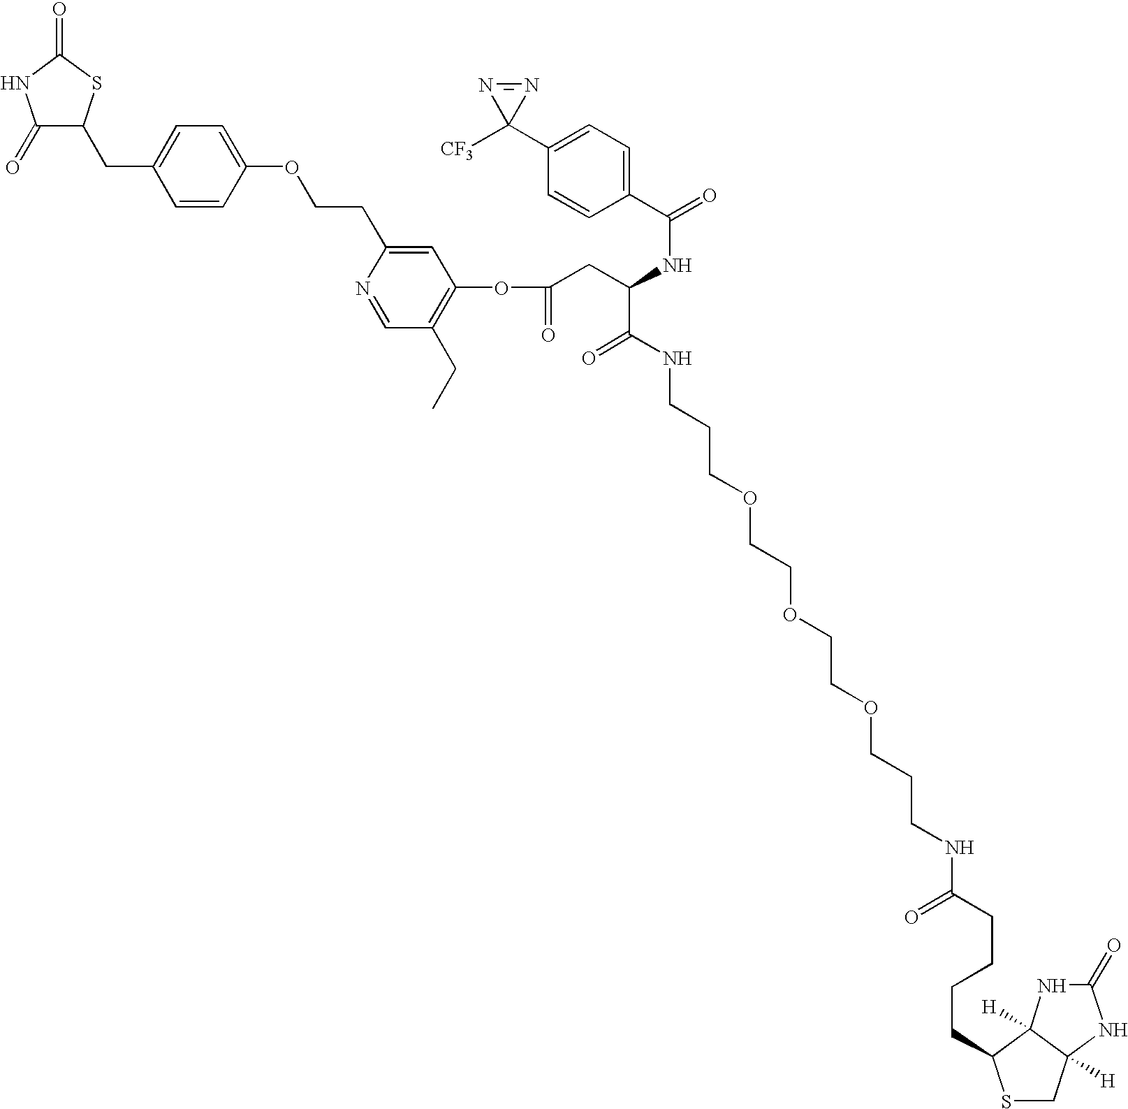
C1(=O)C(CC2=CC=C(OCCC3=CC(OC(=O)CC(C(=O)NCCCOCCOCCOCCCNC(=O)CCCCC4C5([H])NC(=O)NC5([H])CS4)NC(C4=CC=C(C5([CF3])N=N5)C=C4)=O)=C(CC)C=N3)C=C2)SC(=O)N1
